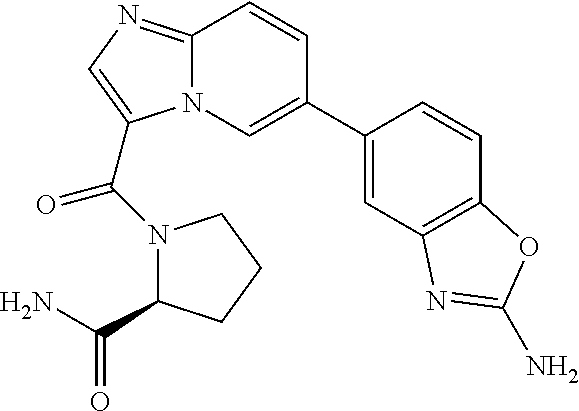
N12C(=NC=C1C(=O)N1C(C(=O)N)CCC1)C=CC(C1=CC3=C(C=C1)OC(N)=N3)=C2
